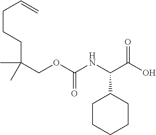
C(CCC(COC(NC(C(O)=O)C1CCCCC1)=O)(C)C)C=C
